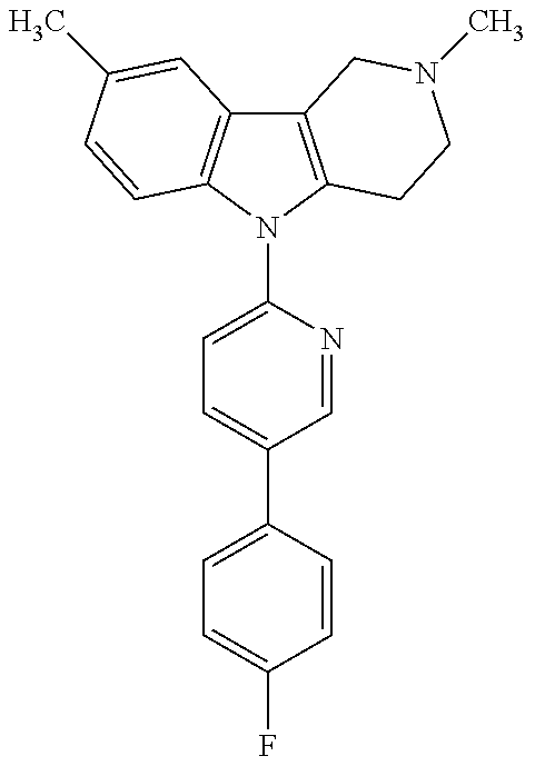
C12=C(N(C3=CC=C(C4=CC=C(F)C=C4)C=N3)C3=C1C=C(C)C=C3)CCN(C)C2
